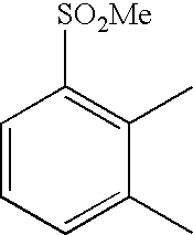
C1=CC=C(C)C(C)=C1[SO2Me]
